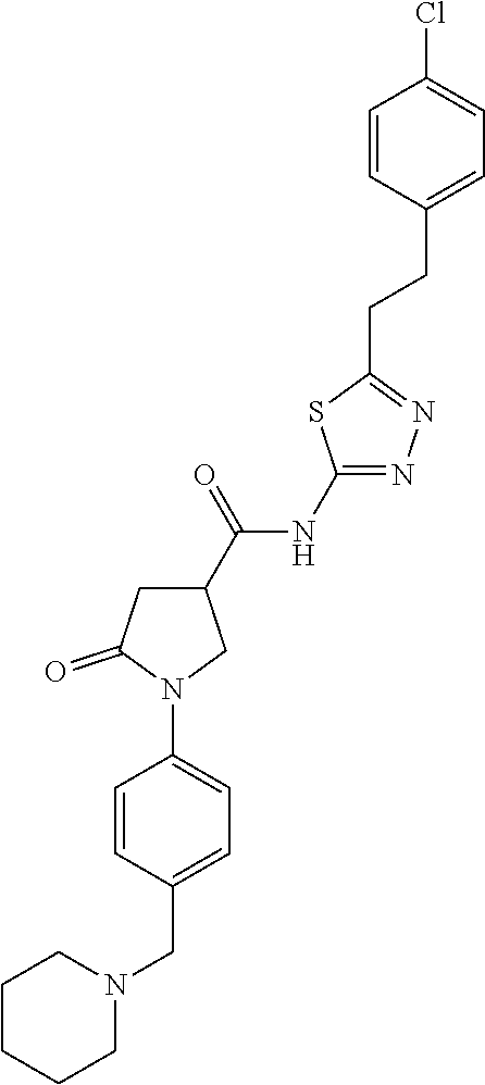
ClC1=CC=C(CCC2=NN=C([N H]C(C3CC(=O)N(C4=CC=C(CN5CCCCC5)C=C4)C3)=O)S2)C=C1
